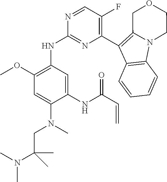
C1(C2=C3N(C4=C2C=CC=C4)CCOC3)=C(F)C=NC(NC2=C(OC)C=C(N(CC(N(C)C)(C)C)C)C(NC(C=C)=O)=C2)=N1
